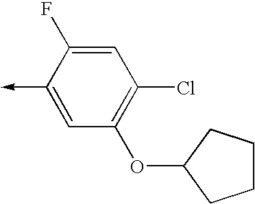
C1(->C)=CC(OC2CCCC2)=C(Cl)C=C1F
